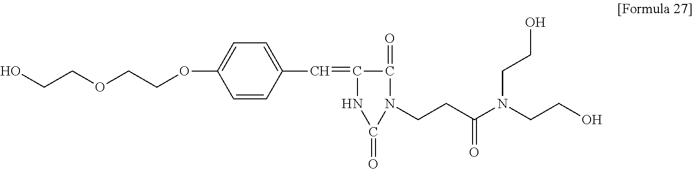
C1=CC(C=C2C(=O)N(CCC(N(CCO)CCO)=O)C(=O)N2)=CC=C1OCCOCCO
